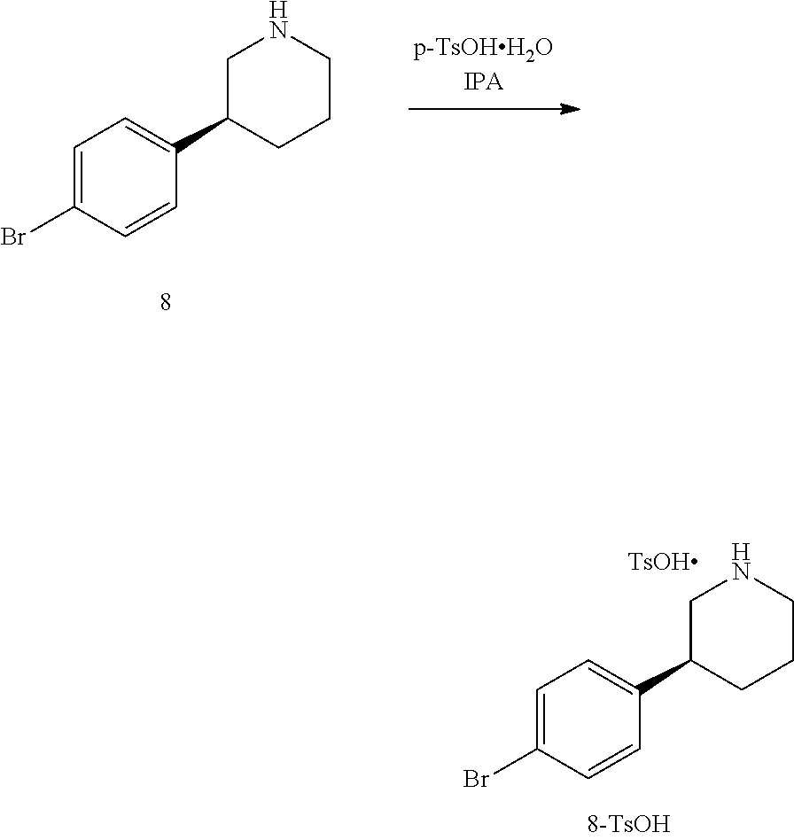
C1=CC(Br)=CC=C1C1CCCNC1.C1=CC(Br)=CC=C1C1CCCNC1
